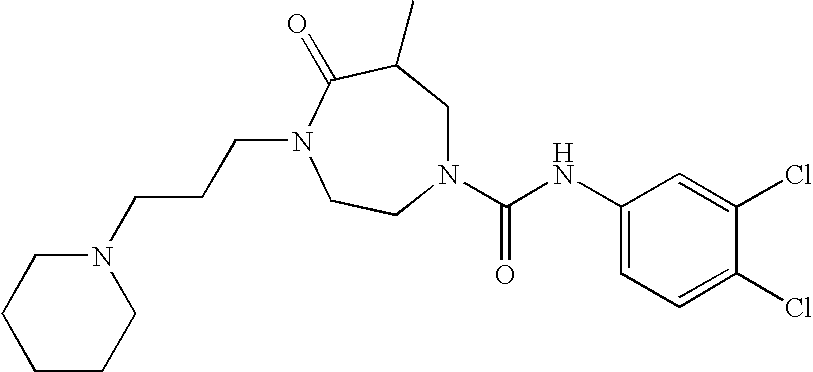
N1(CCCN2C(=O)C(C)CN(C(NC3=CC=C(Cl)C(Cl)=C3)=O)CC2)CCCCC1
